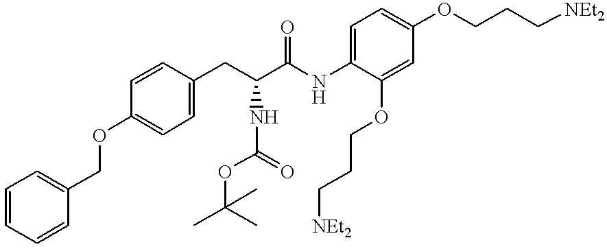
C1=CC=CC(COC2=CC=C(CC(C(NC3=CC=C(OCCC[NEt2])C=C3OCCC[NEt2])=O)NC(OC(C)(C)C)=O)C=C2)=C1
